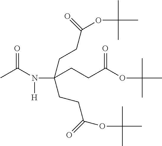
N(C(CCC(=O)OC(C)(C)C)(CCC(OC(C)(C)C)=O)CCC(OC(C)(C)C)=O)([H])C(C)=O
